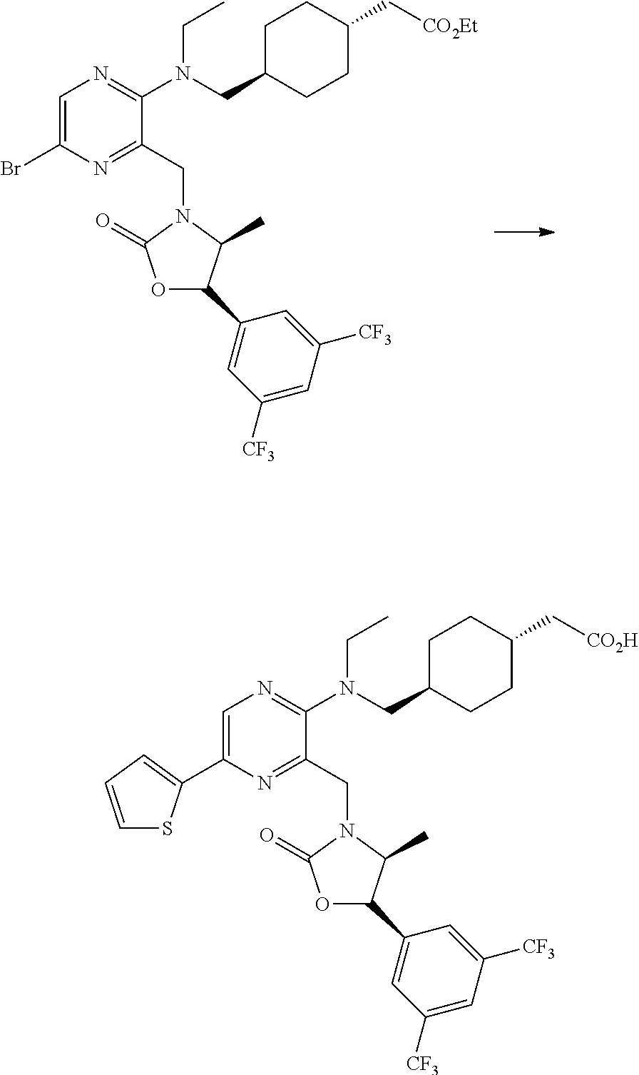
C1=C(Br)N=C(CN2C(C)C(C3=CC([CF3])=CC([CF3])=C3)OC2=O)C(N(CC)CC2CCC(C[CO2Et])CC2)=N1.C1=C(C2=CC=CS2)N=C(CN2C(C)C(C3=CC([CF3])=CC([CF3])=C3)OC2=O)C(N(CC)CC2CCC(C[CO2H])CC2)=N1
